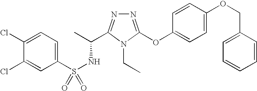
C1(Cl)=CC=C(S(NC(C)C2=NN=C(OC3=CC=C(OCC4=CC=CC=C4)C=C3)N2CC)(=O)=O)C=C1Cl
